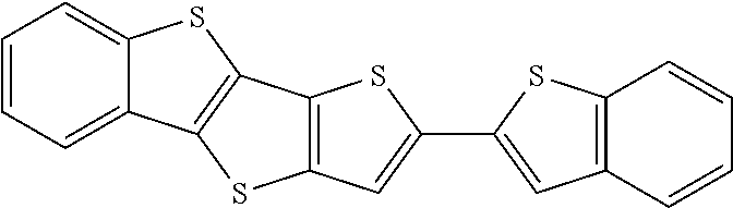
C1=C2C(=CC=C1)SC1=C2SC2=C1SC(C1=CC3=C(S1)C=CC=C3)=C2
